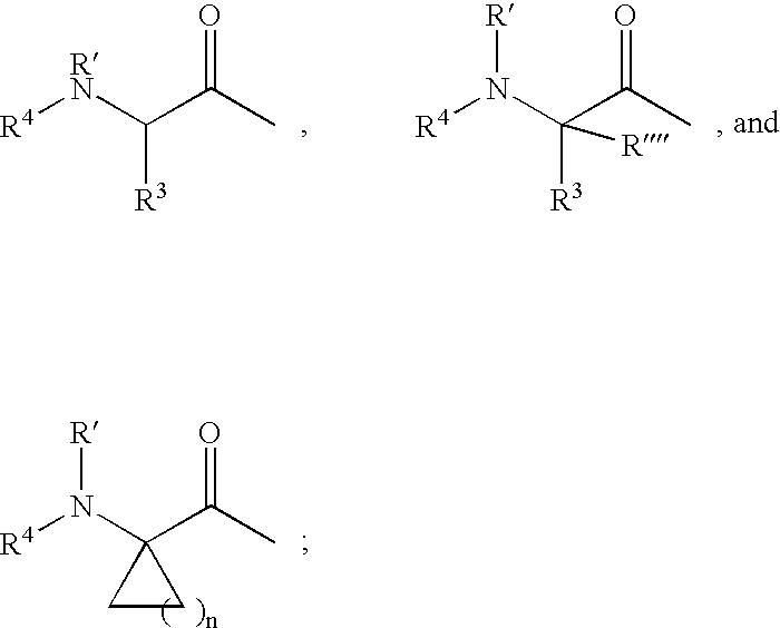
[R4]N(C1(C(C)=O)CC1)[R].[R4][RN]C(C(C)=O)[R3].[R4]N(C(C(C)=O)([R3])[R])[R]
